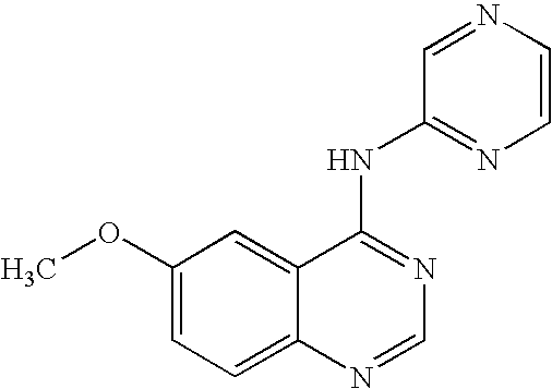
O(C1=CC=C2C(=C1)C(NC1=NC=CN=C1)=NC=N2)C
